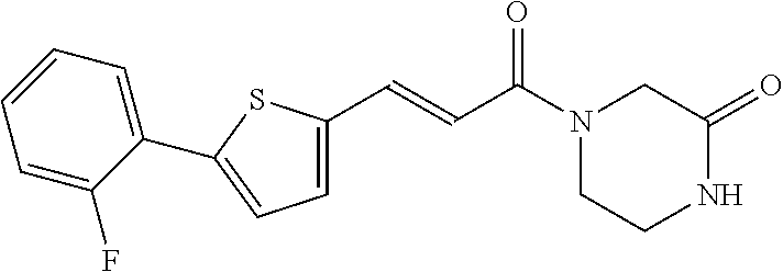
N1C(=O)CN(C(C=CC2=CC=C(C3=CC=CC=C3F)S2)=O)CC1
